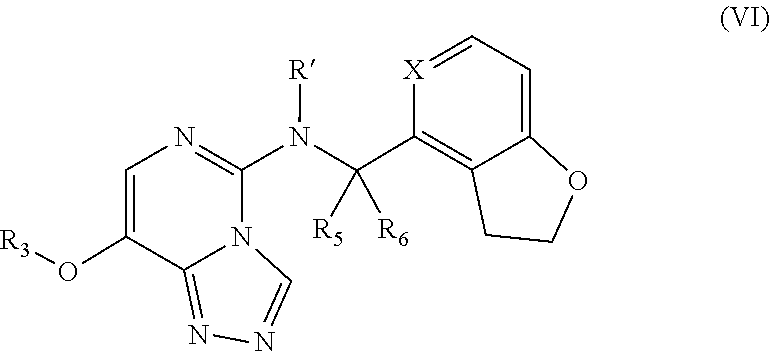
N1=CN2C(N([R])C(C3=C4C(=CC=[X]3)OCC4)([R6])[R5])=NC=C(O[R3])C2=N1
